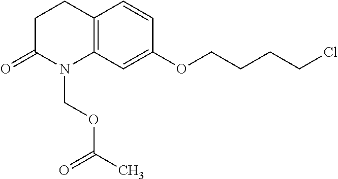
C12=C(CCC(=O)N1COC(C)=O)C=CC(OCCCCCl)=C2
